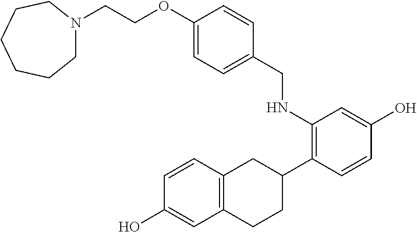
C(COC1=CC=C(CNC2=C(C3CC4=C(CC3)C=C(O)C=C4)C=CC(O)=C2)C=C1)N1CCCCCC1
